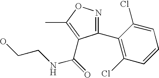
N1=C(C2=C(Cl)C=CC=C2Cl)C(C(=O)NCCO)=C(C)O1
